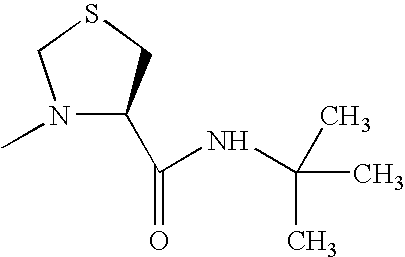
N1(C)C(C(=O)NC(C)(C)C)CSC1
